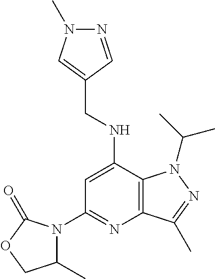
C1=C(NCC2=CN(C)N=C2)C2=C(N=C1N1C(C)COC1=O)C(C)=NN2C(C)C
